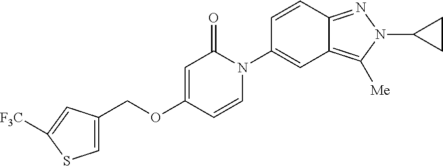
C(OC1=CC(=O)N(C2=CC3=C([Me])N(C4CC4)N=C3C=C2)C=C1)C1=CSC([F3C])=C1
